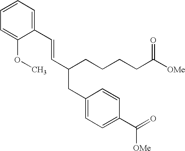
C1=CC=C(OC)C(C=CC(CC2=CC=C(C(=O)[OMe])C=C2)CCCCC([OMe])=O)=C1
